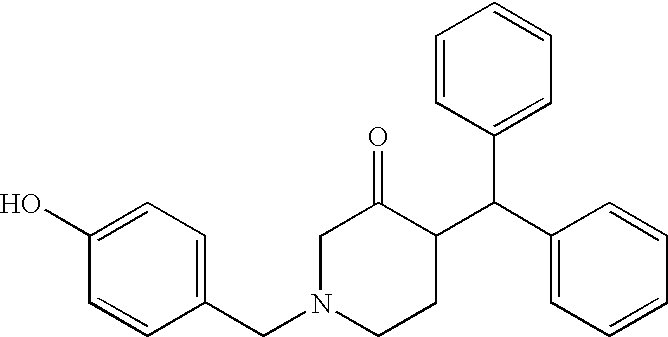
C1(C(C2C(=O)CN(CC3=CC=C(O)C=C3)CC2)C2=CC=CC=C2)=CC=CC=C1
